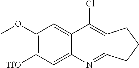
C1(OC)=C([TfO])C=C2C(=C1)C(Cl)=C1C(=N2)CCC1
